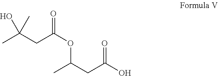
CC(CC(OC(CC(O)=O)C)=O)(C)O
